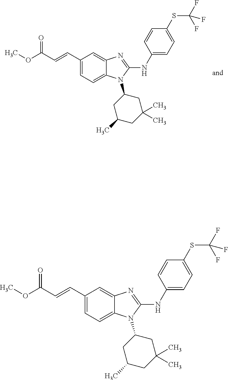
C1(C=CC(OC)=O)=CC=C2C(=C1)N=C(NC1=CC=C(SC(F)(F)F)C=C1)N2C1CC(C)CC(C)(C)C1.C1(C=CC(OC)=O)=CC=C2C(=C1)N=C(NC1=CC=C(SC(F)(F)F)C=C1)N2C1CC(C)CC(C)(C)C1
